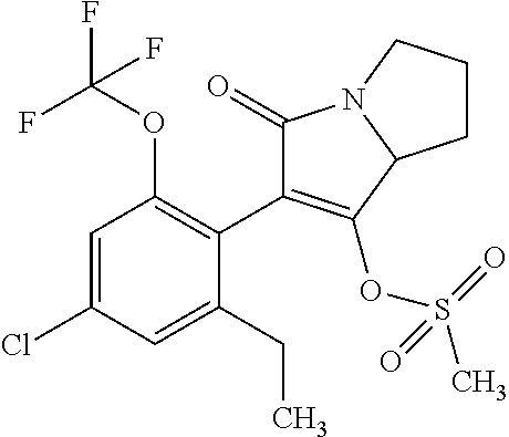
C1=C(Cl)C=C(CC)C(C2=C(OS(=O)(C)=O)C3N(C2=O)CCC3)=C1OC(F)(F)F
